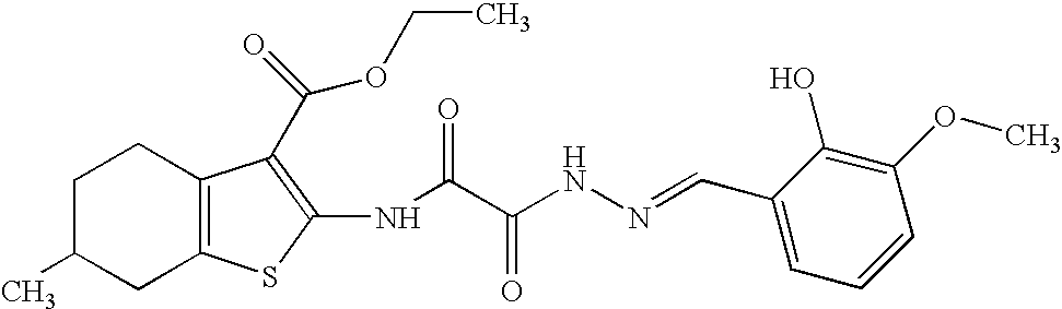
C1C(C)CC2=C(C1)C(C(OCC)=O)=C(NC(C(NN=CC1=CC=CC(OC)=C1O)=O)=O)S2
